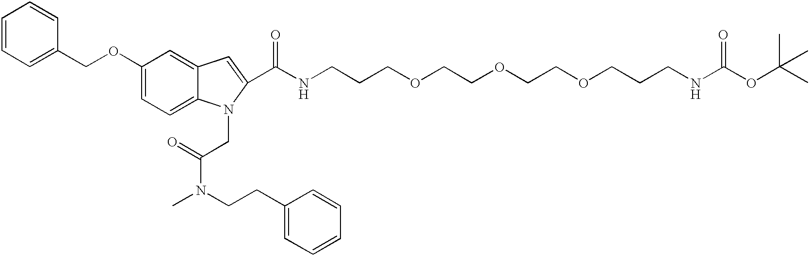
C1=CC=C(COC2=CC=C3C(=C2)C=C(C(NCCCOCCOCCOCCCNC(OC(C)(C)C)=O)=O)N3CC(=O)N(CCC2=CC=CC=C2)C)C=C1
